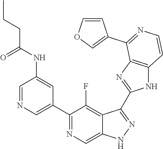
C1=NC=C(C2=NC=C3C(=C2F)C(C2=NC4=C(N2)C=CN=C4C2=COC=C2)=NN3)C=C1NC(CCC)=O
